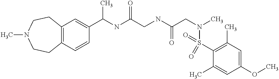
C12=C(CCN(C)CC1)C=C(C(NC(CNC(CN(C)S(=O)(C1=C(C)C=C(OC)C=C1C)=O)=O)=O)C)C=C2
